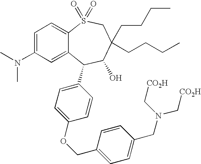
C1=C(N(C)C)C=C2C(=C1)S(=O)(=O)CC(CCCC)(CCCC)C(O)C2C1=CC=C(OCC2=CC=C(CN(C[CO2H])C[CO2H])C=C2)C=C1
